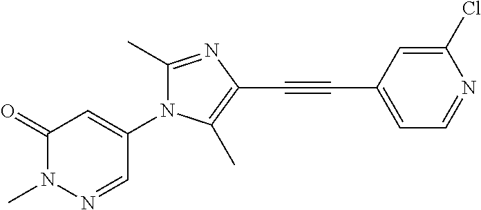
C1(=O)N(C)N=CC(N2C(C)=NC(C#CC3=CC=NC(Cl)=C3)=C2C)=C1
